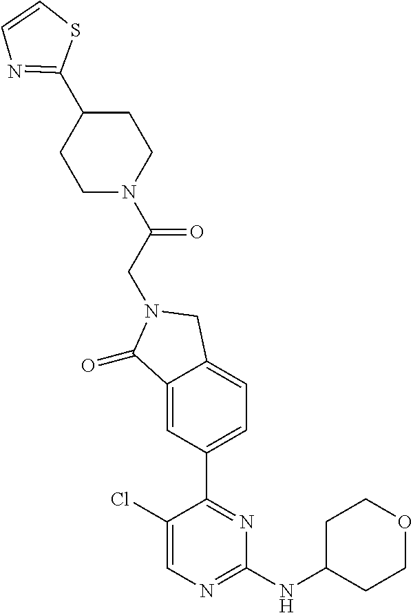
C1(Cl)=CN=C(NC2CCOCC2)N=C1C1=CC=C2C(=C1)C(=O)N(CC(=O)N1CCC(C3=NC=CS3)CC1)C2
